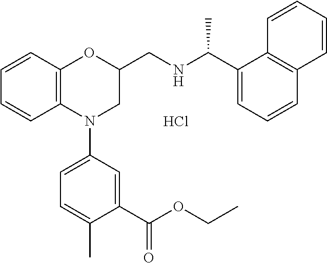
C1=CC2=C(C=C1)N(C1=CC=C(C)C(C(OCC)=O)=C1)CC(CNC(C1=CC=CC3=C1C=CC=C3)C)O2.Cl
